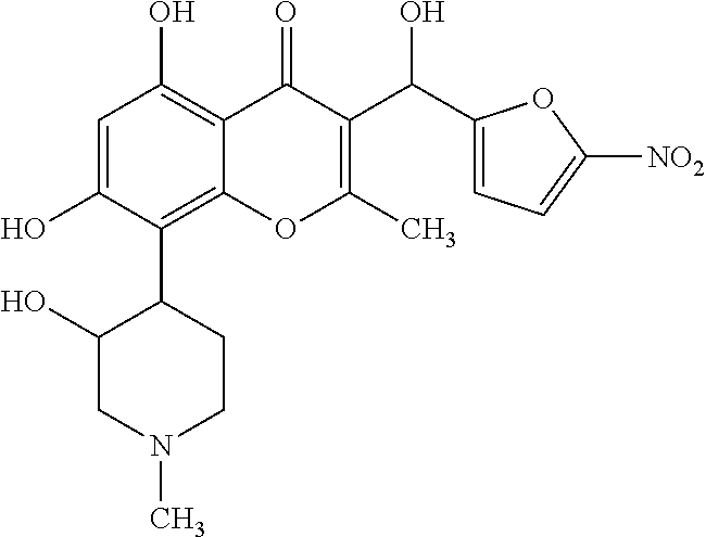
C1=C(O)C(C2C(O)CN(C)CC2)=C2C(=C1O)C(=O)C(C(O)C1=CC=C([NO2])O1)=C(C)O2
